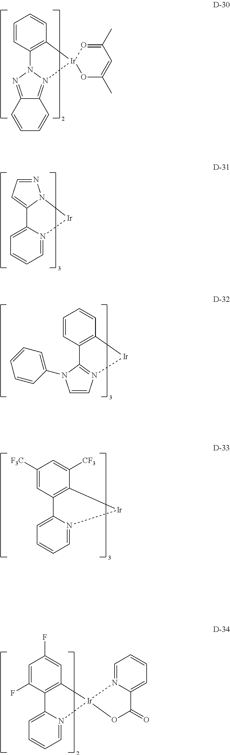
N12C3=C(C=CC=C3)[Ir]3(OC(C)=CC(C)=O3)N1=C1C(=N2)C=CC=C1.C12=CC=CC=N1[Ir]N1C2=CC=N1.C1=CC2=C(C=C1)[Ir]N1=C2N(C2=CC=CC=C2)C=C1.C12=CC=CC=N1[Ir]C1=C2C=C([F3C])C=C1[CF3].C12=CC=CC=N1[Ir]1(C3=C2C(F)=CC(F)=C3)N2=CC=CC=C2C(=O)O1
